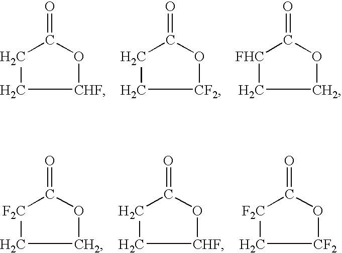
C1C[CHF]OC1=O.C1C[CF2]OC1=O.[FHC]1CCOC1=O.C1C[CHF]OC1=O.[F2C]1CCOC1=O.[F2C]1C[CF2]OC1=O
